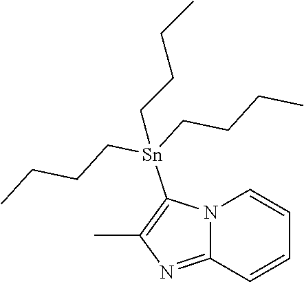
C12=NC(C)=C([Sn](CCCC)(CCCC)CCCC)N1C=CC=C2
